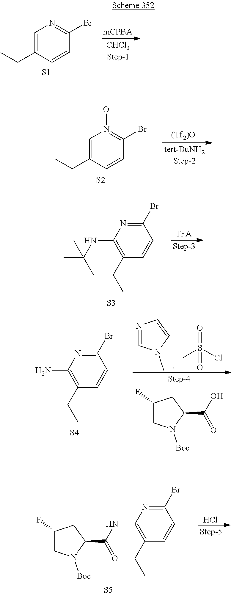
C1=C(CC)C=CC(Br)=N1.[S1].C1=C(CC)C=CC(Br)=N1O.[S2].C1(Br)=NC(NC(C)(C)C)=C(CC)C=C1.[S3].N1=CN(C)C=C1.O=S(C)(Cl)=O.C1(F)CN([Boc])C(C(=O)O)C1.C1(Br)=NC(N)=C(CC)C=C1.[S4].C1(Br)=NC(NC(C2N([Boc])CC(F)C2)=O)=C(CC)C=C1.Cl.[S5]
